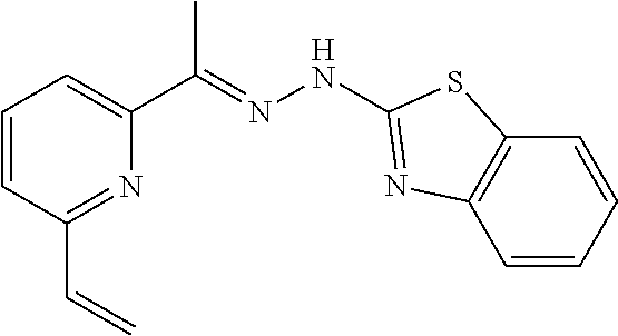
C1(C=C)=NC(C(=NNC2=NC3=C(C=CC=C3)S2)C)=CC=C1
